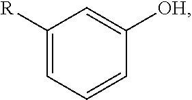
C1([R])=CC=CC([OH])=C1
